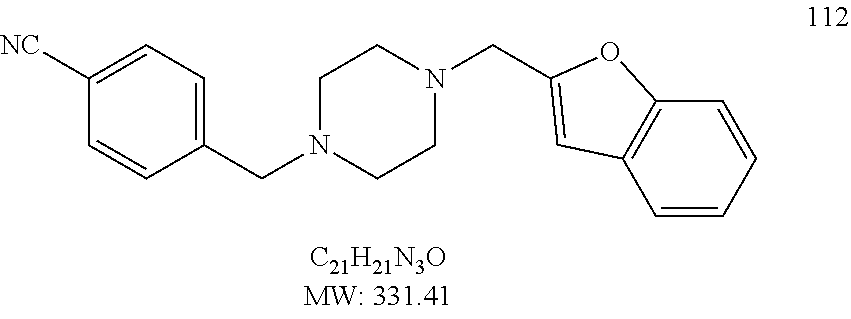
C1CN(CC2=CC=C([NC])C=C2)CCN1CC1=CC2=C(O1)C=CC=C2
